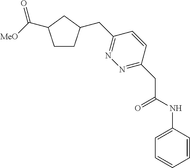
C1CC(CC2=NN=C(CC(NC3=CC=CC=C3)=O)C=C2)CC1C([MeO])=O
